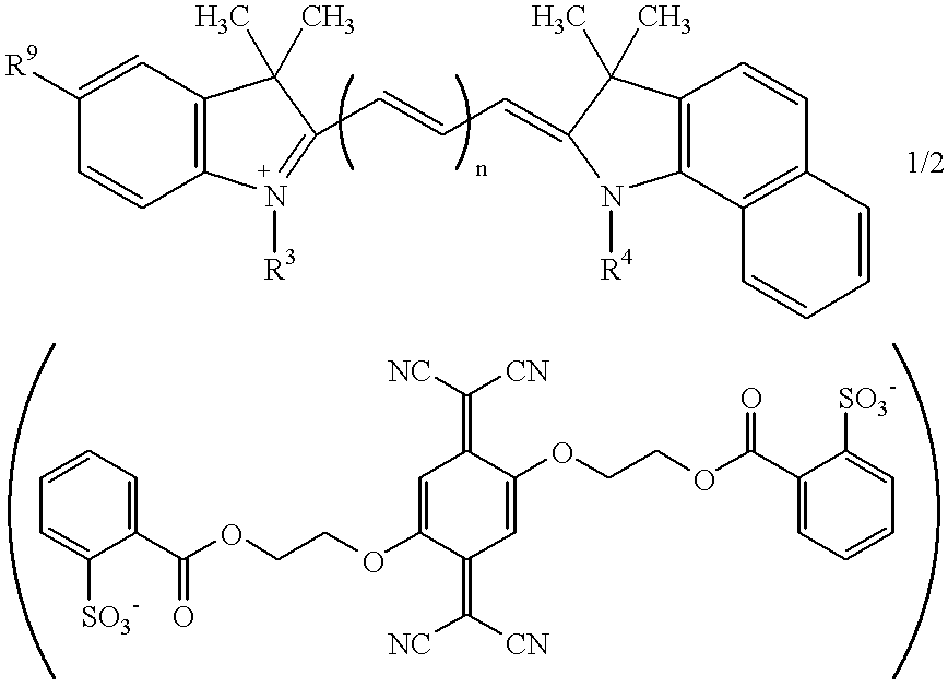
C1(C(OCCOC2=CC(=C([NC])[CN])C(OCCOC(C3=CC=CC=C3[SO3-])=O)=CC2=C([NC])[CN])=O)=CC=CC=C1[SO3-].C12=C(C=C([R9])C=C1)C(C)(C)C(C=CC=C1N([R4])C3=C(C=CC4=C3C=CC=C4)C1(C)C)=N2[R3]
